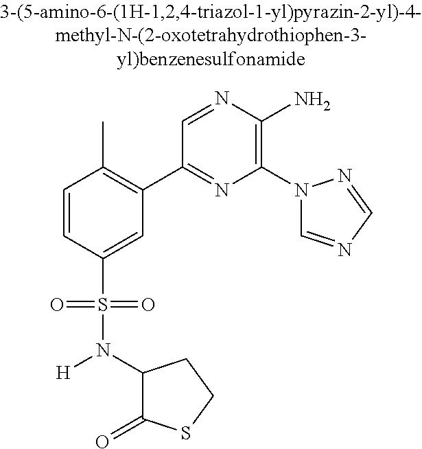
C1=CC(S(=O)(=O)N(C2C(=O)SCC2)[H])=CC(C2=NC(N3C=NC=N3)=C(N)N=C2)=C1C
